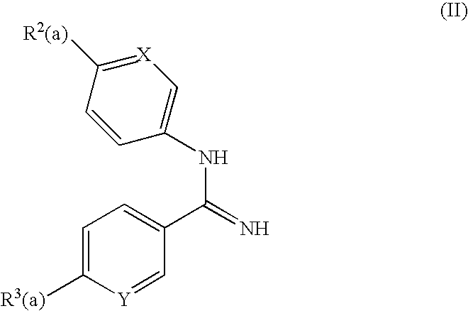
C1=C([R3(a)])[Y]=CC(C(=N)NC2=C[X]=C([R2(a)])C=C2)=C1
